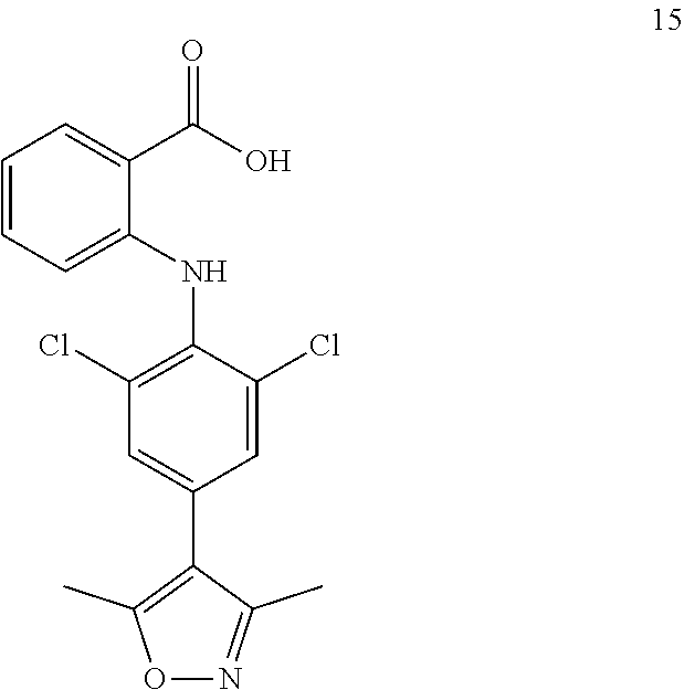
C1=CC=C(NC2=C(Cl)C=C(C3=C(C)ON=C3C)C=C2Cl)C(C(O)=O)=C1
